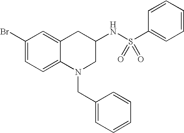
C1(Br)=CC=C2C(=C1)CC(NS(C1=CC=CC=C1)(=O)=O)CN2CC1=CC=CC=C1
